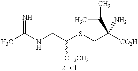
CC(NCC(SCC([CO2H])(C(C)C)N)[CH2CH3])=N
